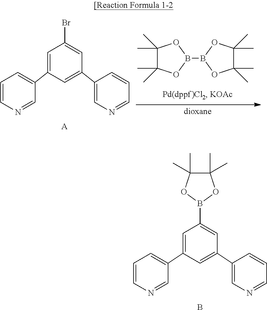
C1=C(C2=CC=CN=C2)C=C(C2=CN=CC=C2)C=C1B1OC(C)(C)C(C)(C)O1.B.C1(C)(C)C(C)(C)OB(B2OC(C)(C)C(C)(C)O2)O1.C1=C(C2=CC=CN=C2)C=C(C2=CN=CC=C2)C=C1Br.[A]
